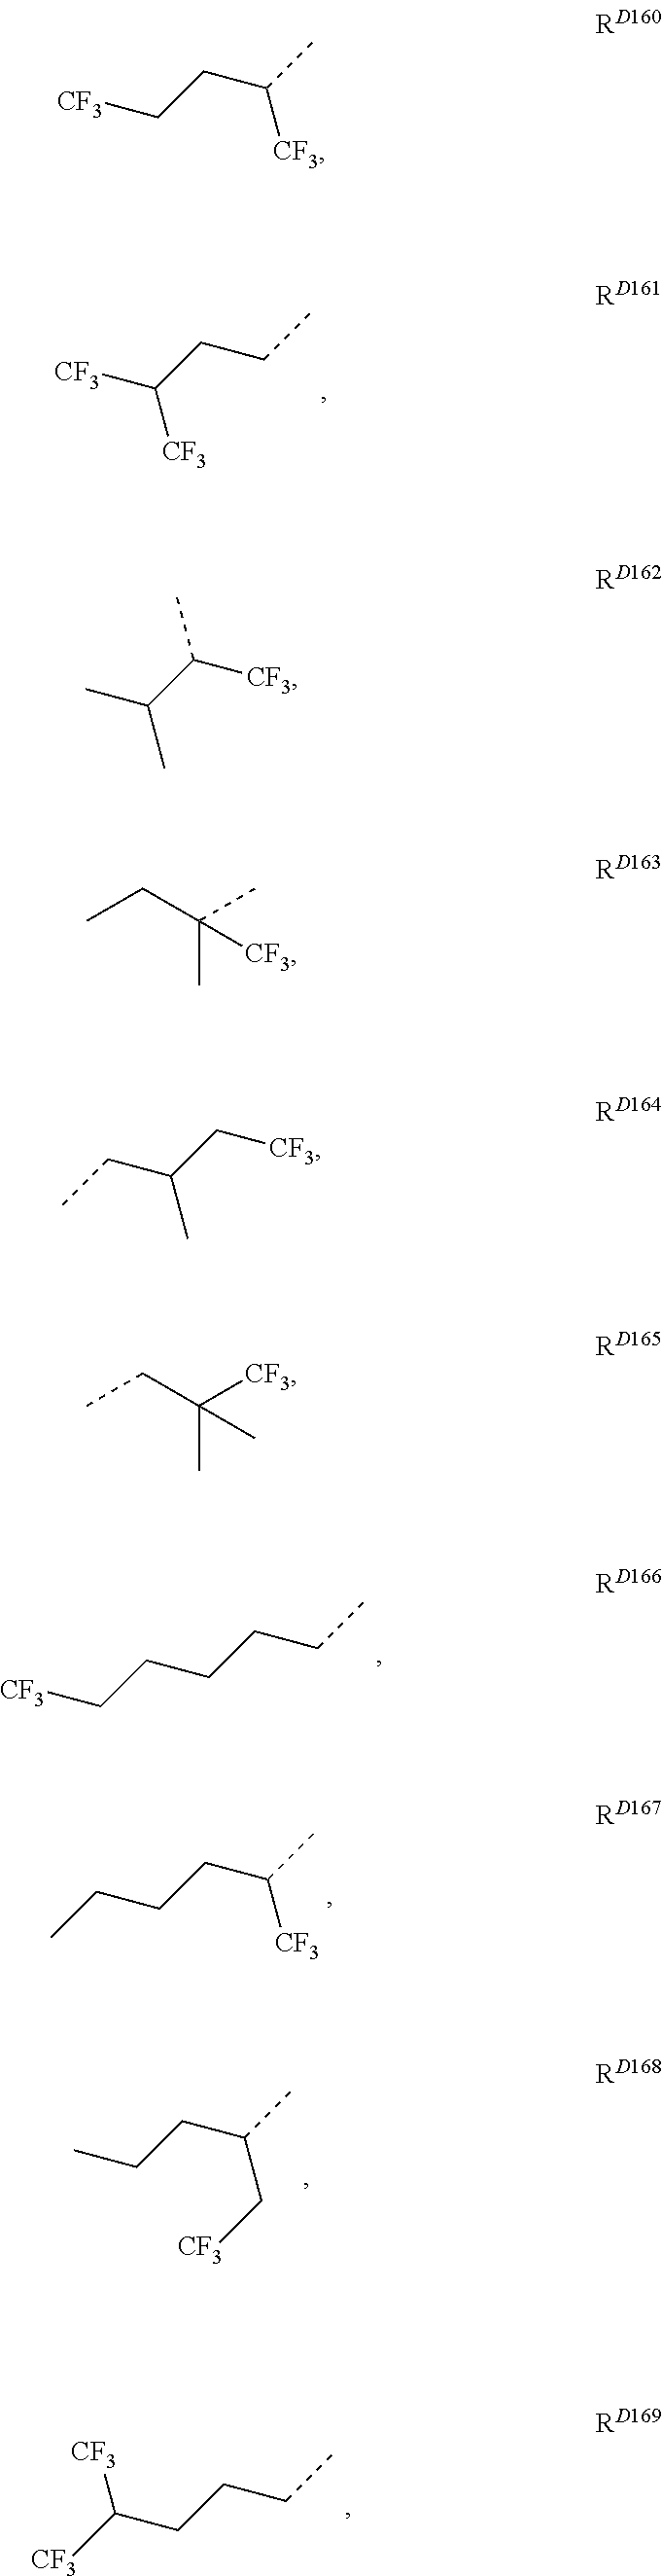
[CF3]C(CCC)[CF3].C(CC)CCC[CF3].C(C(C)[CF3])CCC.C(C(C)C[CF3])CC.C(CC)CC([CF3])[CF3].[CF3]CCC(C)[CF3].CC(C(C)C)[CF3].CCC(C)(C)[CF3].C(C(CC)C)[CF3].CCC(C)([CF3])C
